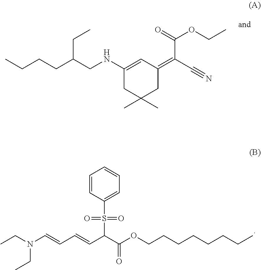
CCCCC(CNC1=CC(=C(C#N)C(OCC)=O)CC(C)(C)C1)CC.CCN(C=CC=CC(C(OCCCCCCCC)=O)S(=O)(=O)C1=CC=CC=C1)CC
